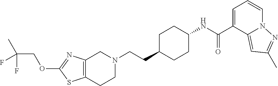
C12=C(CCN(CCC3CCC(NC(C4=CC=CN5C4=CC(C)=N5)=O)CC3)C1)SC(OCC(C)(F)F)=N2
